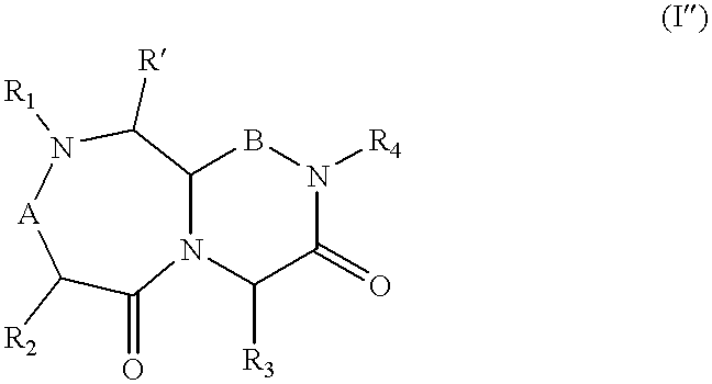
C12N(C([R3])C(=O)N([R4])B1)C(=O)C([R2])[A]N([R1])C2[R]
